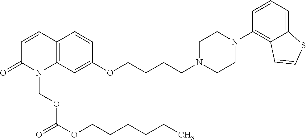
C12=C(C=C(OCCCCN3CCN(C4=C5C(=CC=C4)SC=C5)CC3)C=C1)N(COC(OCCCCCC)=O)C(=O)C=C2
